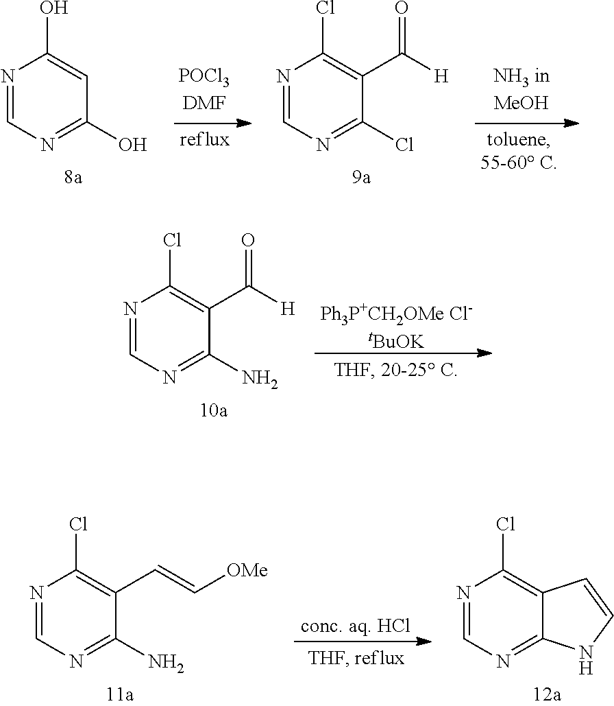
N1=CN=C(O)C=C1O.N1=CN=C(Cl)C(C([H])=O)=C1Cl.N1=CN=C(N)C(C([H])=O)=C1Cl.[Ph3P+CH2OMe Cl-tBuOK].N1=CN=C(N)C(C=C[OMe])=C1Cl.[conc. aq. HCl].N1=CN=C2C(=C1Cl)C=CN2
